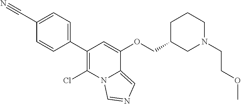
C1(C2=CC=C(C#N)C=C2)=C(Cl)N2C(=CN=C2)C(OCC2CN(CCOC)CCC2)=C1
